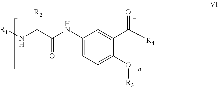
C1(NC(C(N[R1])[R2])=O)=CC=C(O[R3])C(C([R4])=O)=C1
